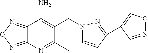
C12=NON=C1C(N)=C(CN1C=CC(C3=CON=C3)=N1)C(C)=N2
